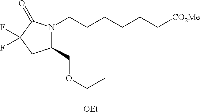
C1(COC([OEt])C)N(CCCCCC[CO2Me])C(=O)C(F)(F)C1
